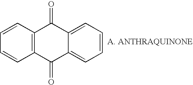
C1=CC2=C(C=C1)C(=O)C1=CC=CC=C1C2=O
